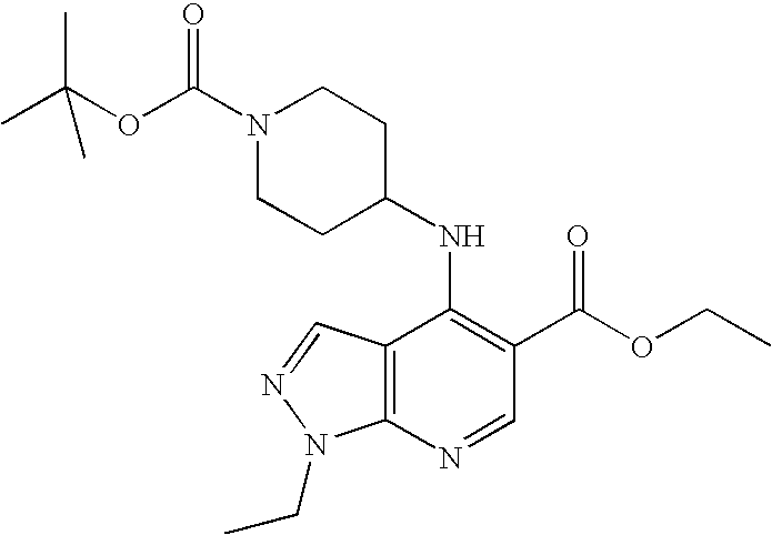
C12=C(N=CC(C(OCC)=O)=C1NC1CCN(C(OC(C)(C)C)=O)CC1)N(CC)N=C2
